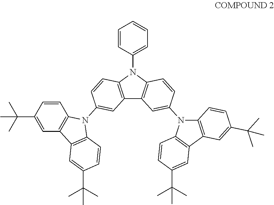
C1=CC(N2C3=C(C4=C2C=CC(N2C5=C(C6=C2C=CC(C(C)(C)C)=C6)C=C(C(C)(C)C)C=C5)=C4)C=C(N2C4=C(C=C(C(C)(C)C)C=C4)C4=C2C=CC(C(C)(C)C)=C4)C=C3)=CC=C1
